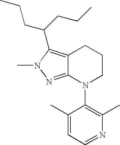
C12=C(C(CCC)CCC)N(C)N=C1N(C1=C(C)N=CC=C1C)CCC2
